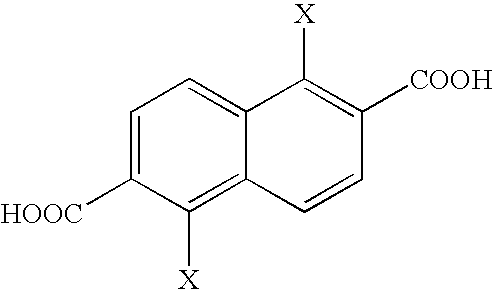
C1=C([HOOC])C([X])=C2C(=C1)C([X])=C([COOH])C=C2
